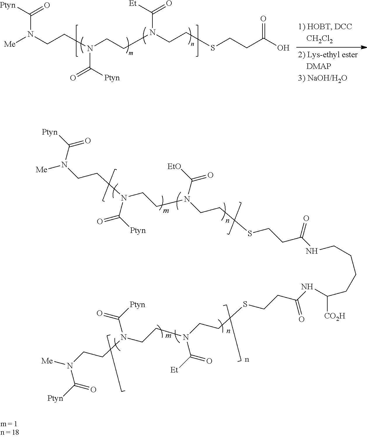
N(CCCCC(NC(CCSCCN(CCN(CCN([Me])C([Ptyn])=O)C([Ptyn])=O)C([Et])=O)=O)[CO2H])C(CCSCCN(CCN(CCN([Me])C([Ptyn])=O)C([Ptyn])=O)C([EtO])=O)=O.[Ptyn]C(=O)N(CCN(CCN(CCSCCC(=O)O)C(=O)[Et])C(=O)[Ptyn])[Me]
